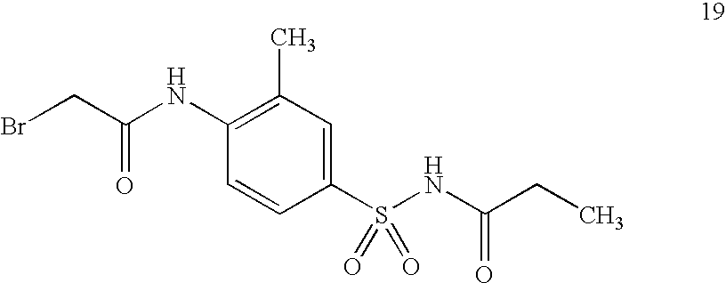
C1(NC(CBr)=O)=C(C)C=C(S(NC(CC)=O)(=O)=O)C=C1
